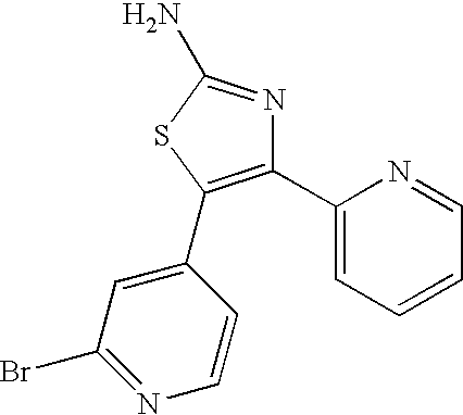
C1(C2=CC=CC=N2)=C(C2=CC(Br)=NC=C2)SC(N)=N1
